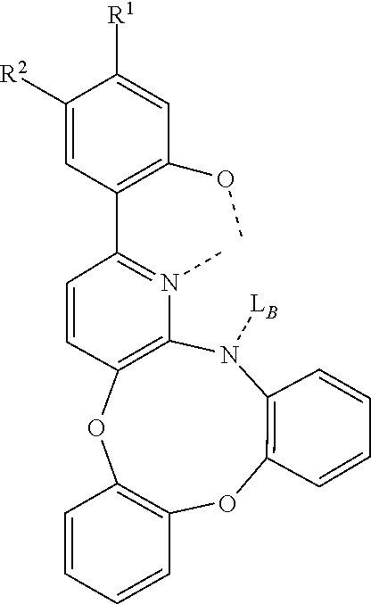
[LB]N1C2=C(OC3=C(OC4=C1N(C)=C(C1=C(OC)C=C([R1])C([R2])=C1)C=C4)C=CC=C3)C=CC=C2
